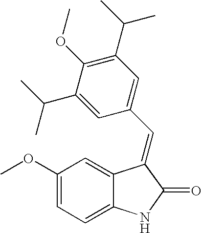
C1(OC)=CC=C2C(=C1)C(=CC1=CC(C(C)C)=C(OC)C(C(C)C)=C1)C(=O)N2
